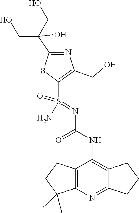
C1(NC(N=S(=O)(C2=C(CO)N=C(C(CO)(CO)O)S2)N)=O)=C2CCCC2=NC2=C1CCC2(C)C
